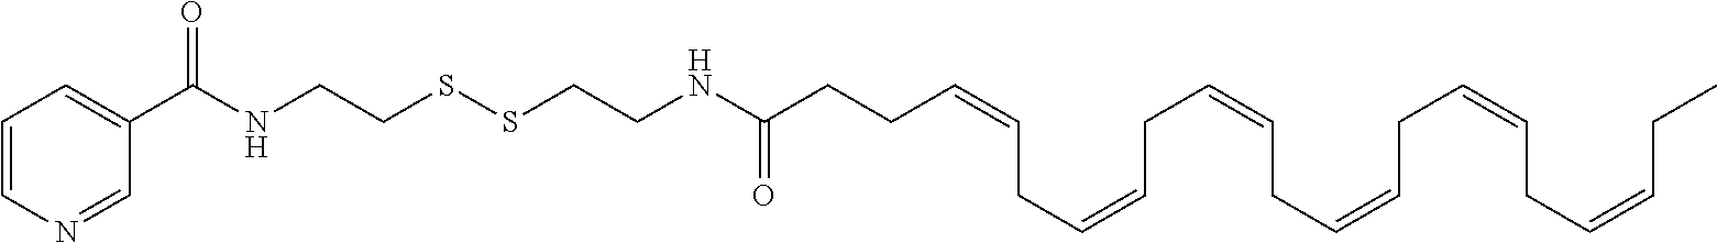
C1=CN=CC(C(NCCSSCCNC(=O)CCC=CCC=CCC=CCC=CCC=CCC=CCC)=O)=C1
